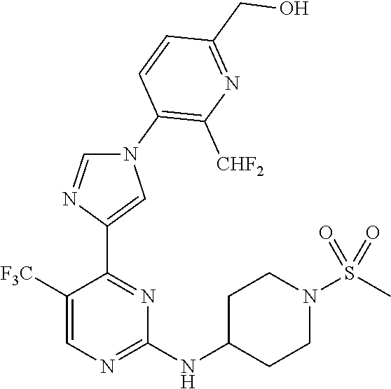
N1(C2=C([CHF2])N=C(CO)C=C2)C=NC(C2=NC(NC3CCN(S(C)(=O)=O)CC3)=NC=C2[F3C])=C1
